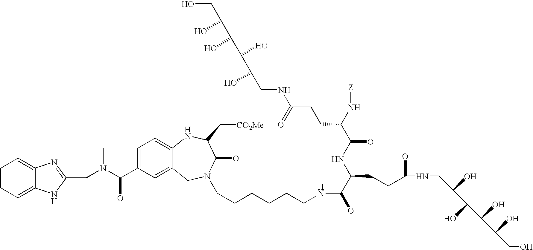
C1=CC=C2C(=C1)N=C(CN(C(C1=CC=C3C(=C1)CN(CCCCCCNC(C(NC(C(N[Z])CCC(=O)NCC(O)C(O)C(O)C(O)CO)O)CCC(O)NCC(O)C(O)C(O)C(O)CO)O)C(O)C(C[CO2Me])N3)O)C)N2
